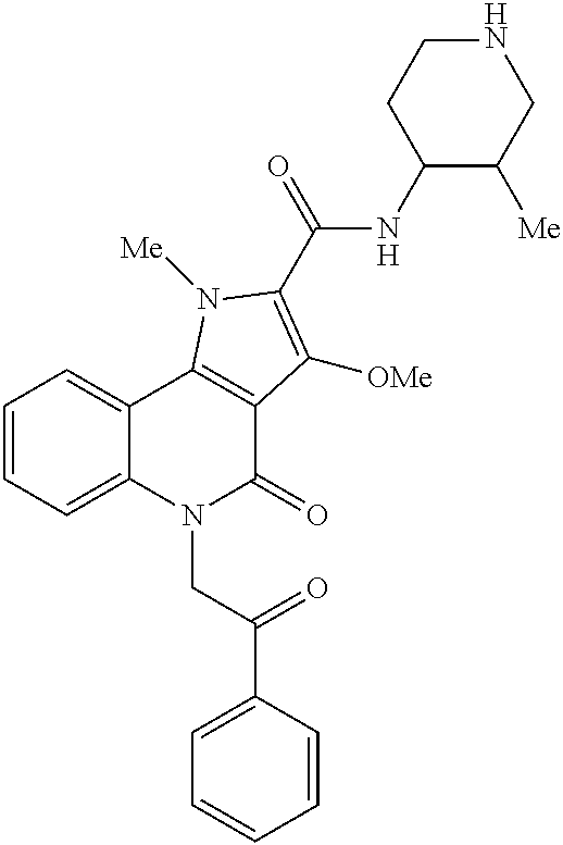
C1=CC=C2C(=C1)C1=C(C(=O)N2CC(C2=CC=CC=C2)=O)C([OMe])=C(C(=O)NC2C([Me])CNCC2)N1[Me]
